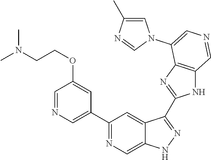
C1(C2=CN=CC(OCCN(C)C)=C2)=NC=C2C(=C1)C(C1=NC3=C(N1)C=NC=C3N1C=C(C)N=C1)=NN2
